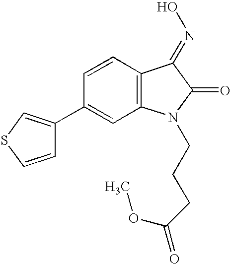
C1(C2=CSC=C2)=CC2=C(C=C1)C(=NO)C(=O)N2CCCC(=O)OC
